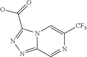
N12C(=NN=C1C(=O)O)C=NC([CF3])=C2
